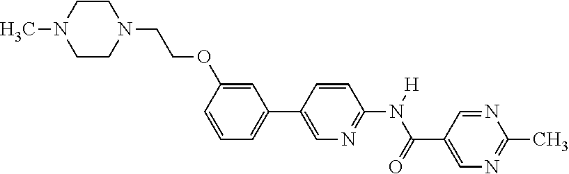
C1CN(CCOC2=CC(C3=CN=C(N([H])C(=O)C4=CN=C(C)N=C4)C=C3)=CC=C2)CCN1C
